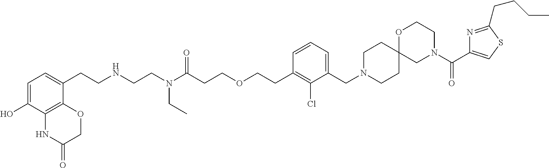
C1=C(O)C2=C(C(CCNCCN(C(=O)CCOCCC3=C(Cl)C(CN4CCC5(CC4)CN(C(=O)C4=CSC(CCCC)=N4)CCO5)=CC=C3)CC)=C1)OCC(=O)N2
